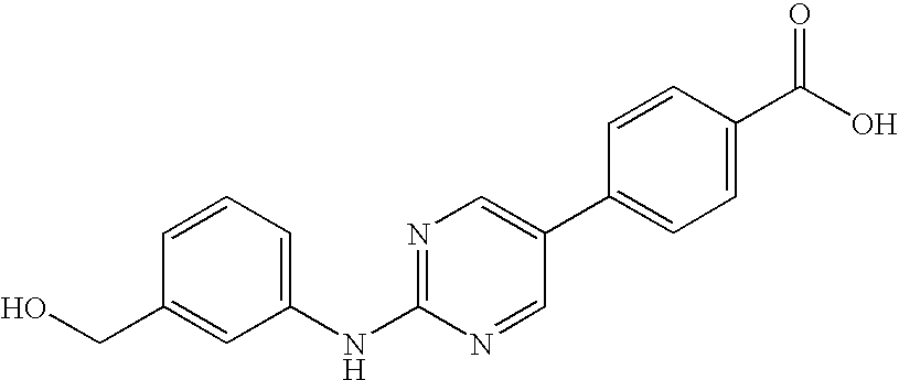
C1=CC=C(NC2=NC=C(C3=CC=C(C(O)=O)C=C3)C=N2)C=C1CO
